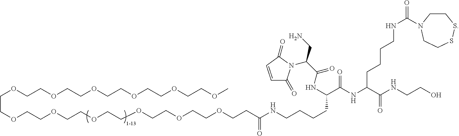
C(OCCOCCOCCOCCOCCOC)COCCOCCOCCOCCOCCOCCC(=O)NCCCCC(NC(C(CN)N1C(=O)C=CC1=O)=O)C(=O)NC(CCCCNC(=O)N1CCSSCC1)C(=O)NCCO
